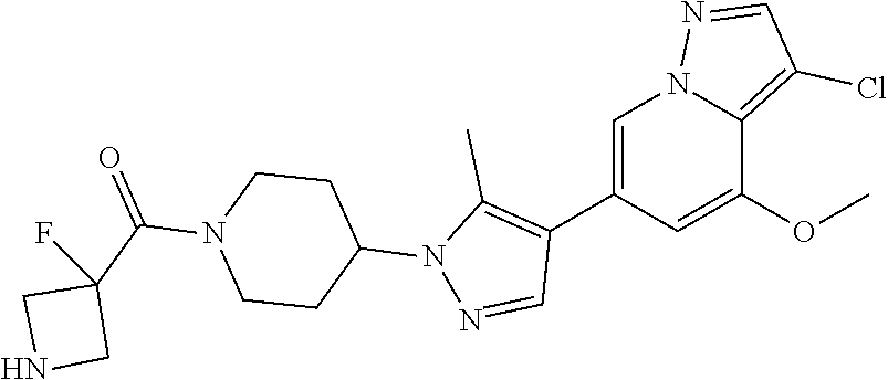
C1(C2=C(C)N(C3CCN(C(C4(F)CNC4)=O)CC3)N=C2)=CN2C(=C(Cl)C=N2)C(OC)=C1
